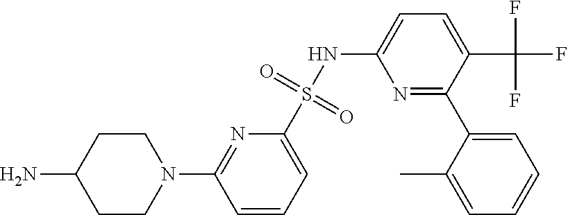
N1(C2=NC(S(NC3=CC=C(C(F)(F)F)C(C4=CC=CC=C4C)=N3)(=O)=O)=CC=C2)CCC(N)CC1
